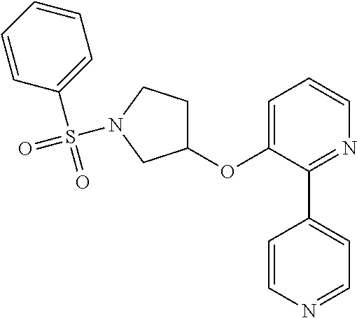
C1(OC2=CC=CN=C2C2=CC=NC=C2)CCN(S(=O)(=O)C2=CC=CC=C2)C1
